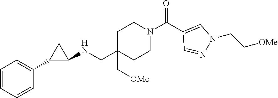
C1=CC=CC(C2C(NCC3(C[OMe])CCN(C(C4=CN(CC[OMe])N=C4)=O)CC3)C2)=C1
